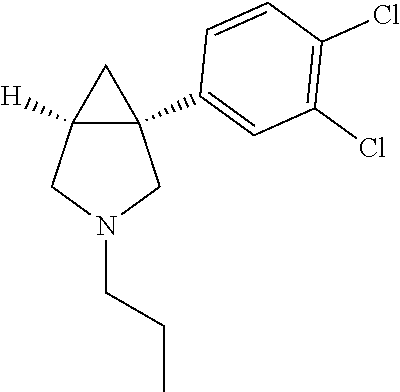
C12([H])C(C3=CC(Cl)=C(Cl)C=C3)(CN(CCC)C1)C2
